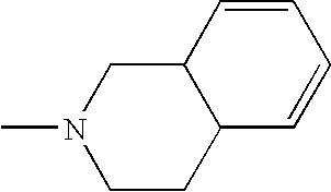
CN1CCC2C(C1)C=CC=C2
